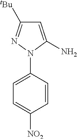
C1=C(N)N(C2=CC=C([NO2])C=C2)N=C1[tBu]
